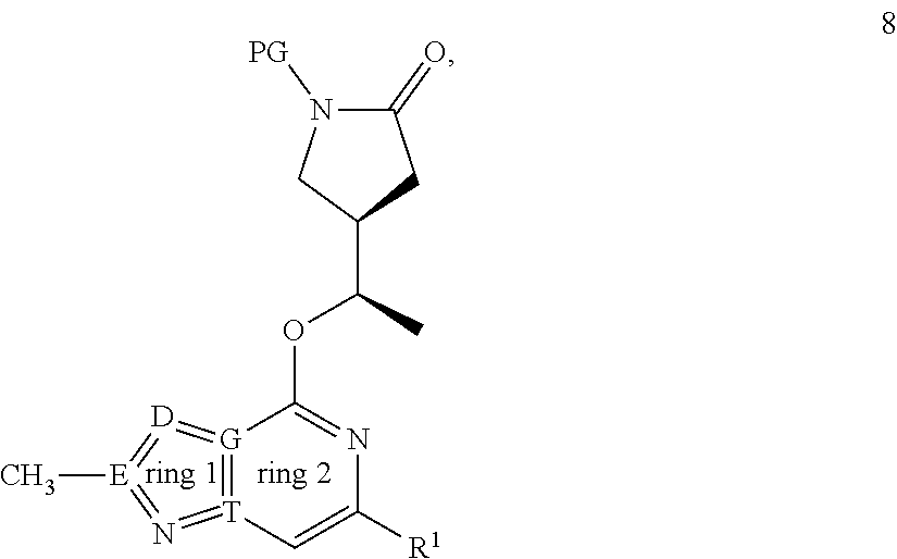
C1(C(C)OC2=NC([R1])=C[T]3=[G]2=[D]=[E](C)=N=3)CC(=O)N([PG])C1
